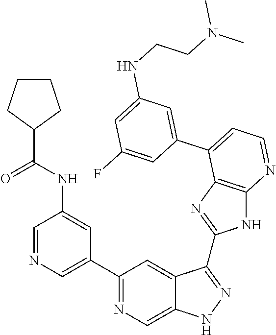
C1=NC=C(C2=NC=C3C(=C2)C(C2=NC4=C(N2)N=CC=C4C2=CC(NCCN(C)C)=CC(F)=C2)=NN3)C=C1NC(C1CCCC1)=O
